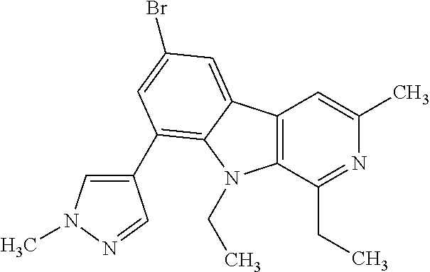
C12=C(C(CC)=NC(C)=C1)N(CC)C1=C(C3=CN(C)N=C3)C=C(Br)C=C21
